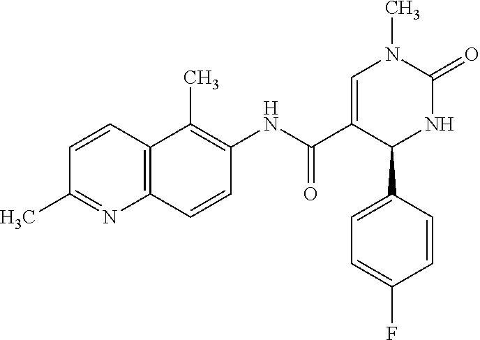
C12=C(C(C)=C(NC(C3=CN(C)C(=O)NC3C3=CC=C(F)C=C3)=O)C=C1)C=CC(C)=N2
